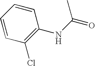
C1(NC(=O)C)=C(Cl)C=CC=C1
